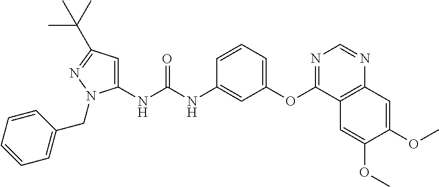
C1(NC(NC2=CC(OC3=NC=NC4=C3C=C(OC)C(OC)=C4)=CC=C2)=O)=CC(C(C)(C)C)=NN1CC1=CC=CC=C1
